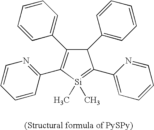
C1(C2=NC=CC=C2)=C(C2=CC=CC=C2)C(C2=CC=CC=C2)C(C2=CC=CC=N2)=[Si]1(C)C
